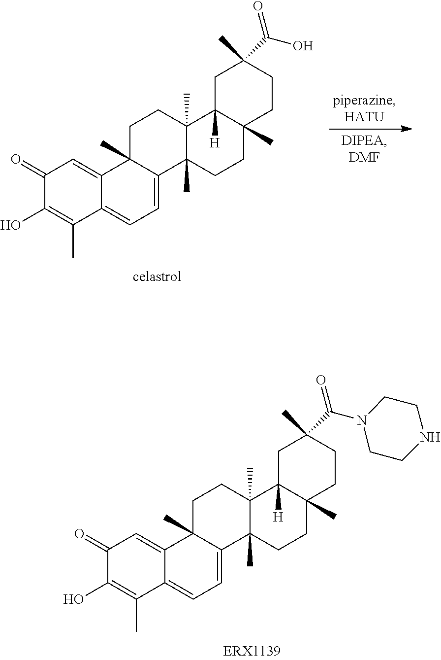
C1(=O)C(O)=C(C)C2=CC=C3C(C)(C2=C1)CCC1(C)C3(C)CCC2(C)C1([H])CC(C)(C(N1CCNCC1)=O)CC2.C1(=O)C(O)=C(C)C2=CC=C3C(C)(C2=C1)CCC1(C)C3(C)CCC2(C)C1([H])CC(C)(C(O)=O)CC2
